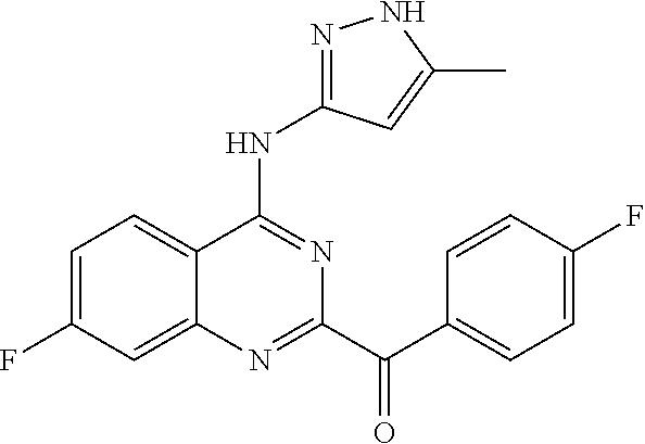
C1=C(F)C=C2C(=C1)C(NC1=NNC(C)=C1)=NC(C(C1=CC=C(F)C=C1)=O)=N2
